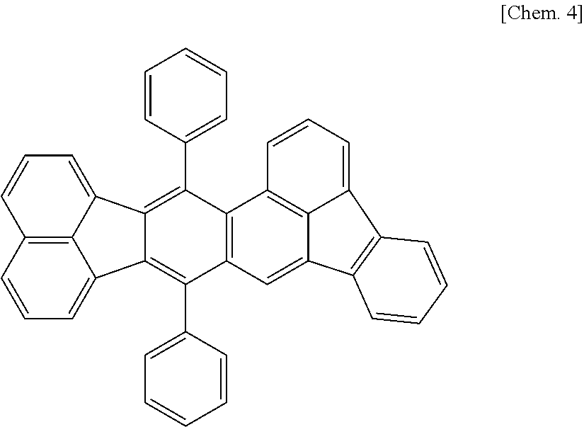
C12=C3C(=CC=C1)C1=C(C4=CC=CC=C4)C4=C(C(C5=CC=CC=C5)=C1C3=CC=C2)C1=C2C(=C4)C3=C(C2=CC=C1)C=CC=C3
